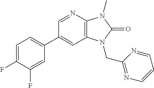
C1=C(F)C(F)=CC(C2=CC3=C(N=C2)N(C)C(=O)N3CC2=NC=CC=N2)=C1
